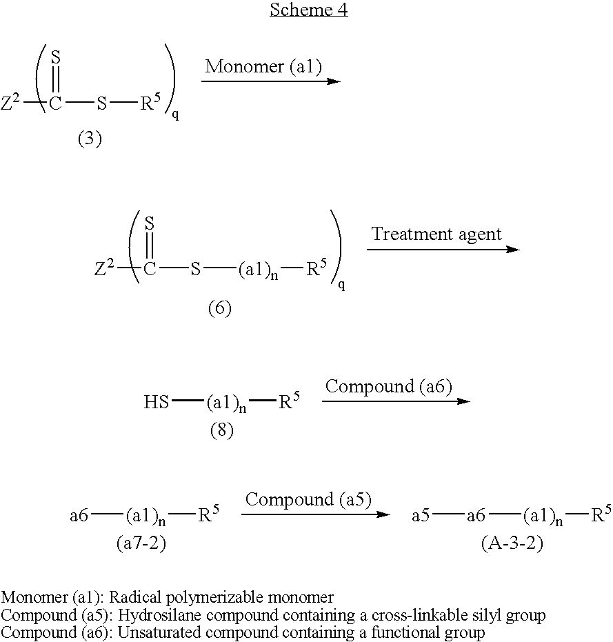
[Z2]C(S[R5])=S.[Z2]C(S[(a1)n][R5])=S.[(a1)n]([R5])S.[(a1)n]([R5])[a6].[a6]([(a1)n][R5])[a5]
